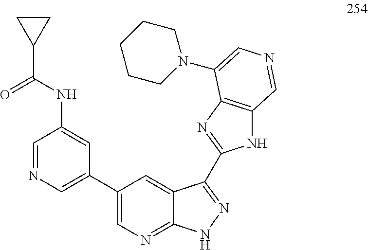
C1=NC=C(C2=CN=C3C(=C2)C(C2=NC4=C(N2)C=NC=C4N2CCCCC2)=NN3)C=C1NC(C1CC1)=O
